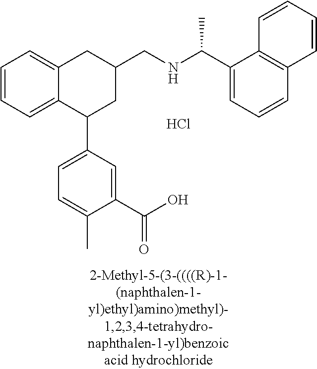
C1=CC=C2C(=C1)CC(CNC(C1=CC=CC3=C1C=CC=C3)C)CC2C1=CC=C(C)C(C(O)=O)=C1.Cl
